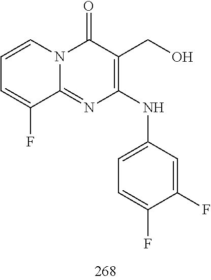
C1=CC=C(F)C2=NC(NC3=CC=C(F)C(F)=C3)=C(CO)C(=O)N12
